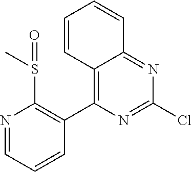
C12=C(C3=C(S(C)=O)N=CC=C3)N=C(Cl)N=C1C=CC=C2
